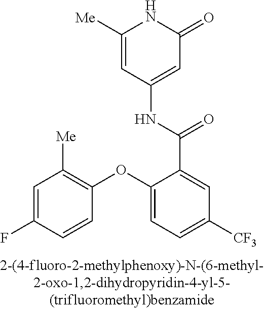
C1=C(F)C=CC(OC2=CC=C([CF3])C=C2C(NC2=CC(=O)NC([Me])=C2)=O)=C1[Me]
